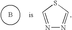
B.N1=CSC=N1
